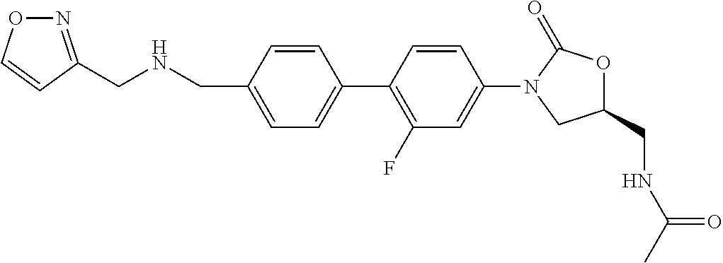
C1=C(CNCC2=NOC=C2)C=CC(C2=C(F)C=C(N3CC(CNC(C)=O)OC3=O)C=C2)=C1
